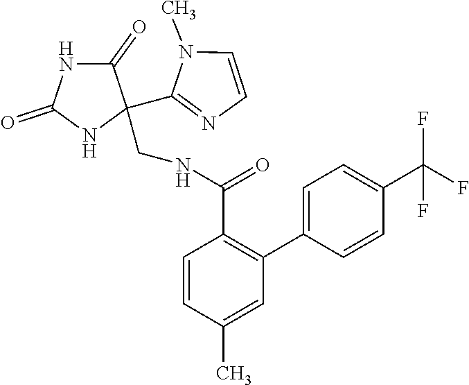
C1(=O)NC(=O)NC1(CNC(C1=C(C2=CC=C(C(F)(F)F)C=C2)C=C(C)C=C1)=O)C1=NC=CN1C
